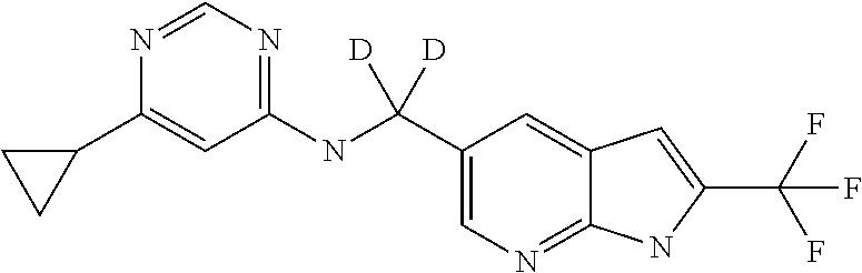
C1(NC(C2=CN=C3C(=C2)C=C(C(F)(F)F)N3)([D])[D])=NC=NC(C2CC2)=C1
